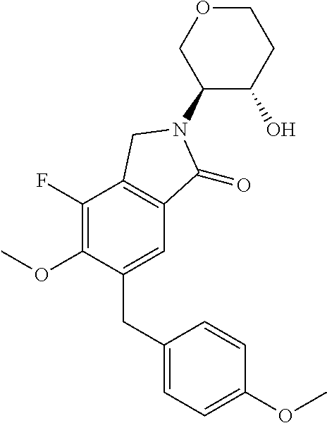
C1(CC2=CC=C(OC)C=C2)=CC2=C(C(F)=C1OC)CN(C1C(O)CCOC1)C2=O
